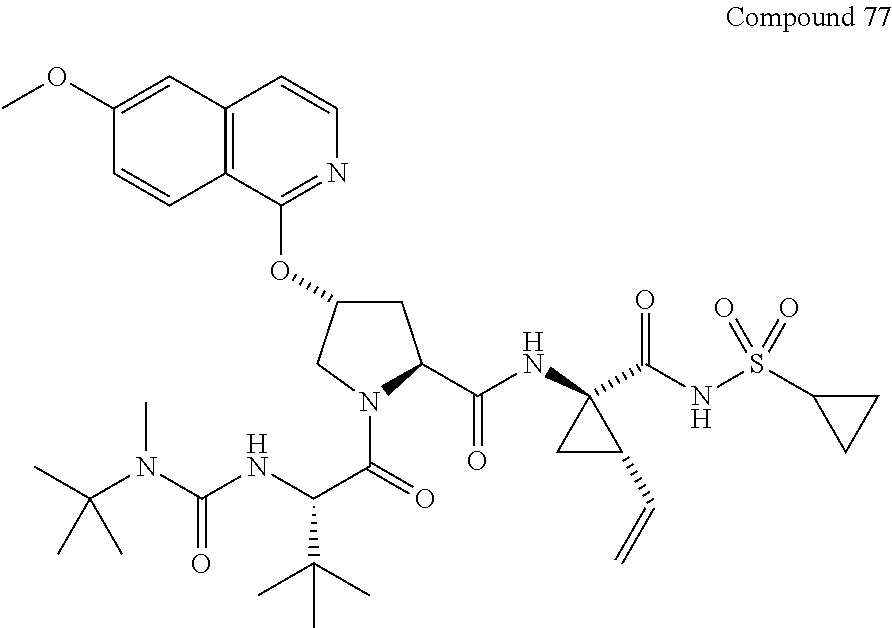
C1C(OC2=NC=CC3=C2C=CC(OC)=C3)CN(C(=O)C(NC(=O)N(C(C)(C)C)C)C(C)(C)C)C1C(NC1(C(NS(C2CC2)(=O)=O)=O)CC1C=C)=O
